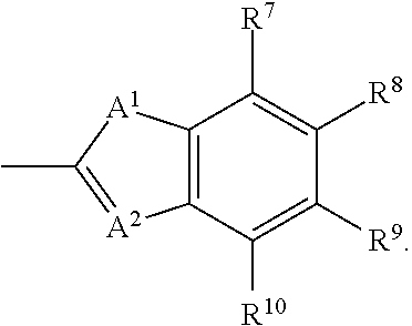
C12=C(C([R10])=C([R9])C([R8])=C1[R7])[A2]=C(C)[A1]2
